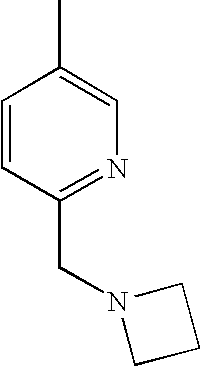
C1=CC(CN2CCC2)=NC=C1C
